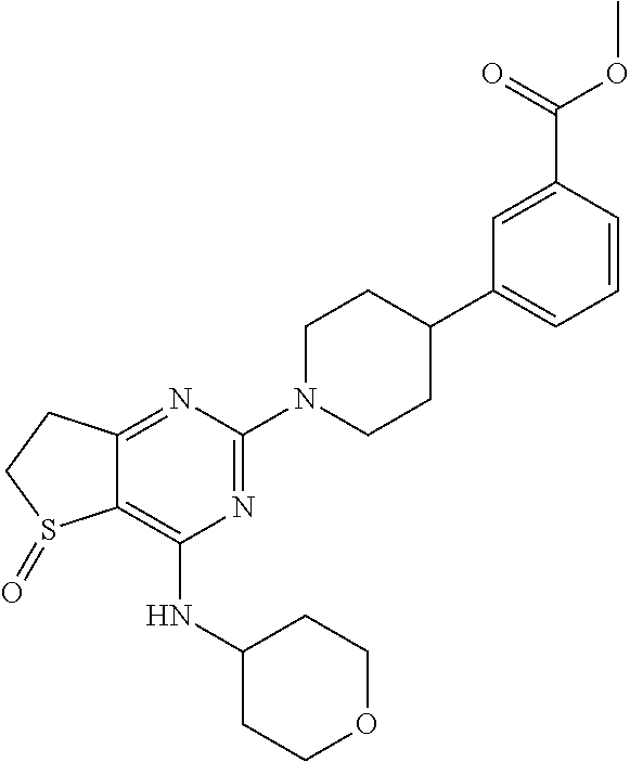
C12=NC(N3CCC(C4=CC=CC(C(=O)OC)=C4)CC3)=NC(NC3CCOCC3)=C1S(=O)CC2
